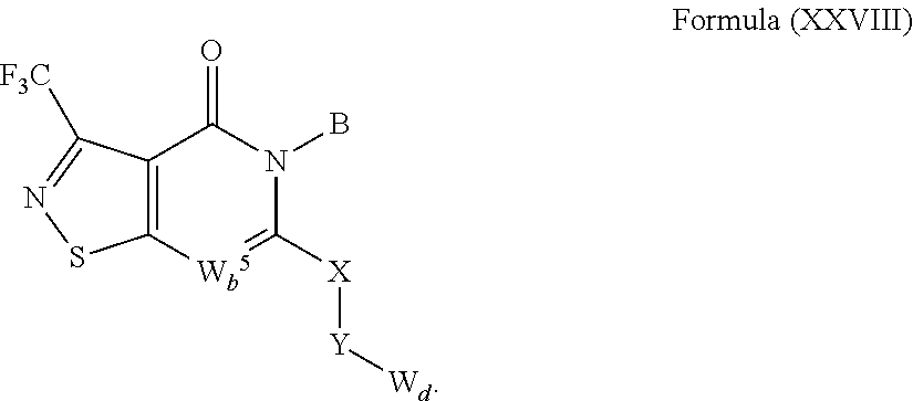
C12=C([Wb5]=C([X][Y][Wd])N(B)C1=O)SN=C2[F3C]
